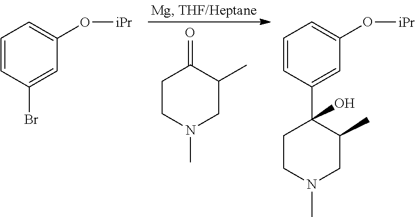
C1CN(C)CC(C)C1=O.C1=CC(Br)=CC(O[iPr])=C1.C1=CC(C2(O)CCN(C)CC2C)=CC(O[iPr])=C1
